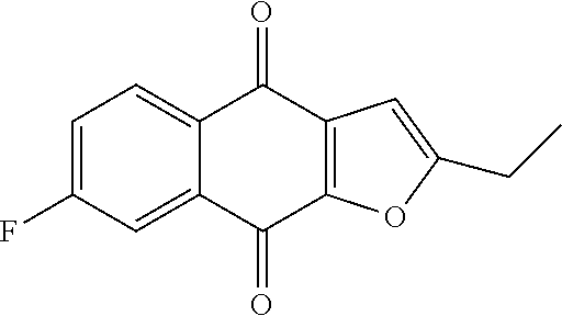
C1=C(F)C=C2C(=C1)C(=O)C1=C(C2=O)OC(CC)=C1
